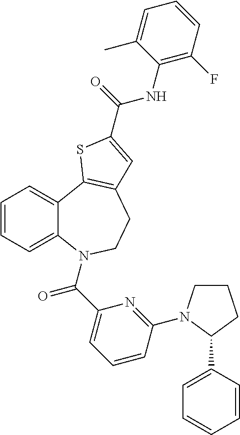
C1=CC=C2C(=C1)C1=C(CCN2C(C2=CC=CC(N3CCCC3C3=CC=CC=C3)=N2)=O)C=C(C(=O)NC2=C(F)C=CC=C2C)S1
